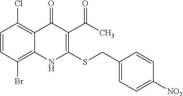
C1=CC(Br)=C2C(=C1Cl)C(=O)C(C(C)=O)=C(SCC1=CC=C([NO2])C=C1)N2
